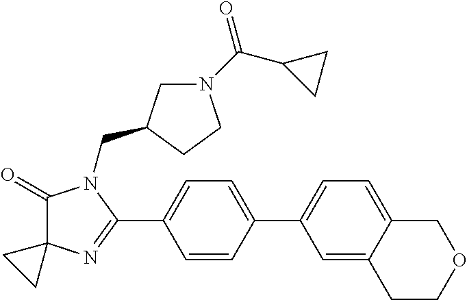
C1(=O)C2(N=C(C3=CC=C(C4=CC=C5C(=C4)CCOC5)C=C3)N1CC1CN(C(C3CC3)=O)CC1)CC2
